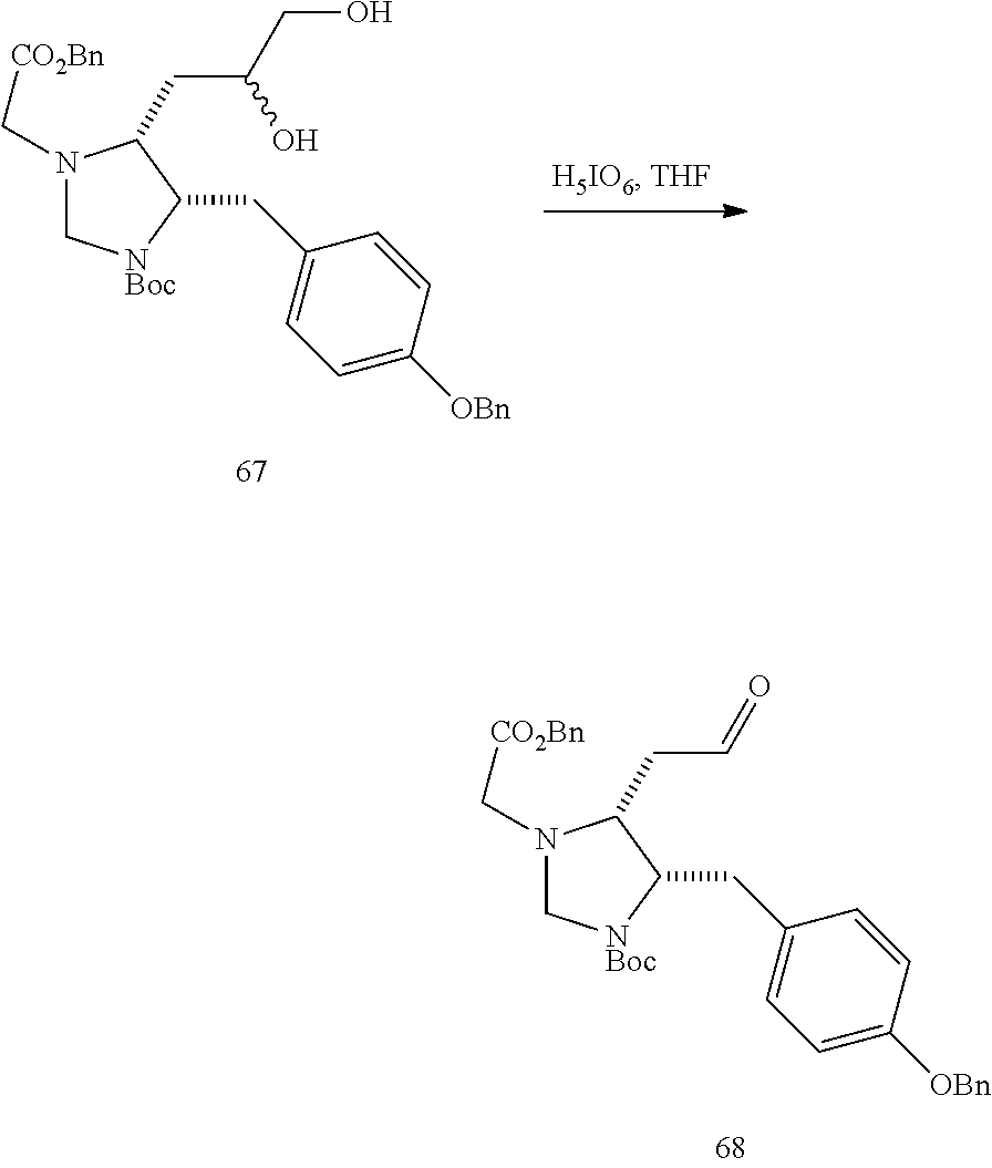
N1(C[CO2Bn])C[NBoc]C(CC2=CC=C([OBn])C=C2)C1CC=O.N1(C[CO2Bn])C[NBoc]C(CC2=CC=C([OBn])C=C2)C1CC(CO)O
